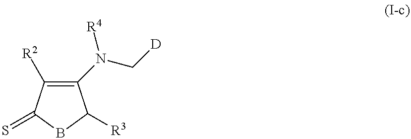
C1(N([R4])C[D])=C([R2])C(=S)BC1[R3]
